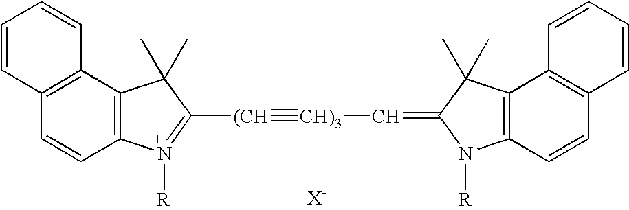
C12=C(C=CC3=C1C(C)(C)C([(CH]#[CH)3]C=C1N([R])C4=C(C1(C)C)C1=C(C=C4)C=CC=C1)=N3[R])C=CC=C2
